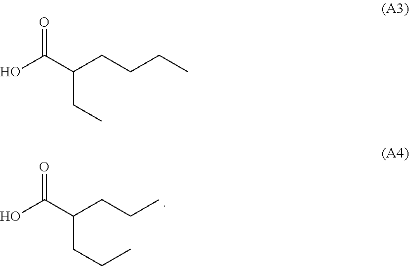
OC(C(CCC)CCC)=O.OC(C(CCCC)CC)=O
